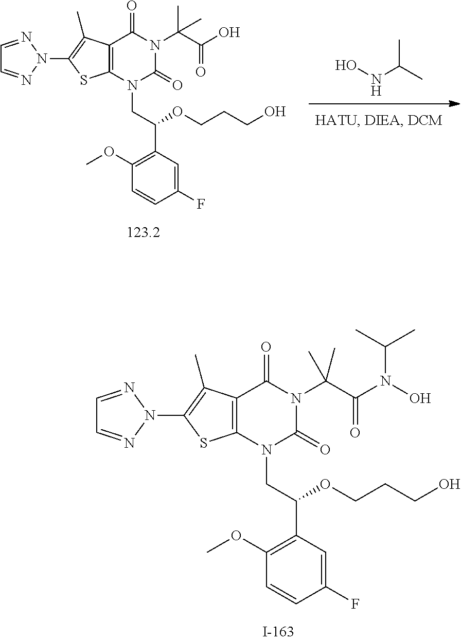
C12=C(N(CC(C3=C(OC)C=CC(F)=C3)OCCCO)C(=O)N(C(C(N(O)C(C)C)=O)(C)C)C1=O)SC(N1N=CC=N1)=C2C.ONC(C)C.C12=C(N(CC(C3=C(OC)C=CC(F)=C3)OCCCO)C(=O)N(C(C(O)=O)(C)C)C1=O)SC(N1N=CC=N1)=C2C
